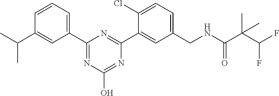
C1(C2=NC(O)=NC(C3=CC(CNC(=O)C(C(F)F)(C)C)=CC=C3Cl)=N2)=CC=CC(C(C)C)=C1
